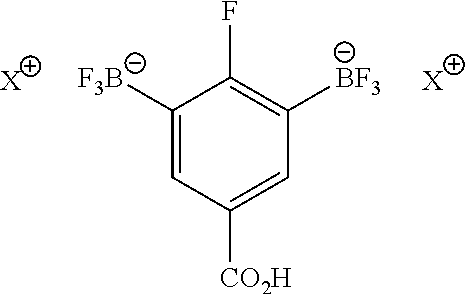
C1([F3B])=CC([CO2H])=CC([BF3])=C1F.[X].[X]
